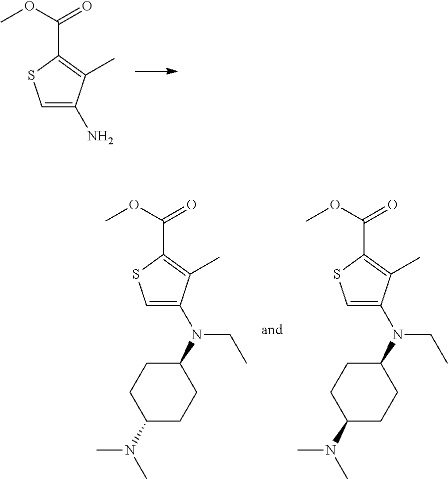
O(C(=O)C1=C(C)C(N)=CS1)C.O(C(=O)C1=C(C)C(N(C2CCC(N(C)C)CC2)CC)=CS1)C.O(C(=O)C1=C(C)C(N(C2CCC(N(C)C)CC2)CC)=CS1)C
